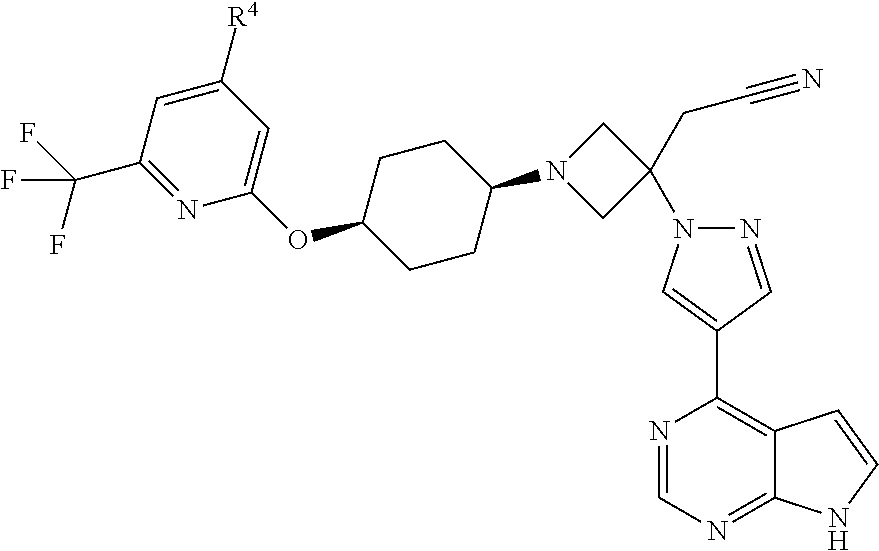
C1CC(N2CC(CC#N)(N3N=CC(C4=C5C(=NC=N4)NC=C5)=C3)C2)CCC1OC1=CC([R4])=CC(C(F)(F)F)=N1
